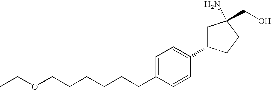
C(CCC1=CC=C(C2CC(CO)(N)CC2)C=C1)CCCOCC
